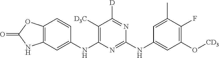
O=C1NC2=C(O1)C=CC(NC1=C([D3C])C([D])=NC(NC3=CC(O[CD3])=C(F)C(C)=C3)=N1)=C2
